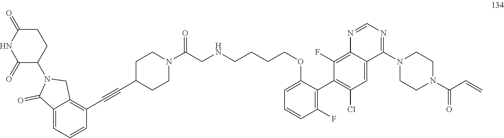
C12=CC=CC(C#CC3CCN(C(CNCCCCOC4=CC=CC(F)=C4C4=C(Cl)C=C5C(=C4F)N=CN=C5N4CCN(C(C=C)=O)CC4)=O)CC3)=C1CN(C1CCC(=O)NC1=O)C2=O
